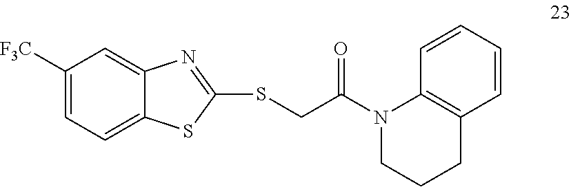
C1([F3C])=CC=C2C(=C1)N=C(SCC(N1CCCC3=C1C=CC=C3)=O)S2
